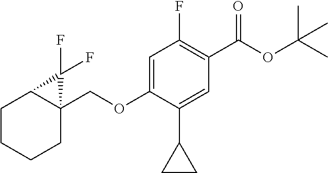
C1CCCC2(COC3=CC(F)=C(C(OC(C)(C)C)=O)C=C3C3CC3)C1C2(F)F
